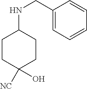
C1CC(O)([NC])CCC1NCC1=CC=CC=C1
